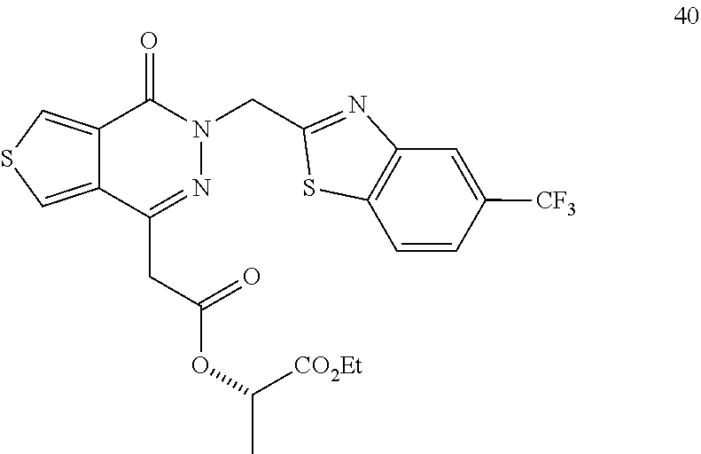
N1=C(CC(=O)OC(C)[CO2Et])C2=CSC=C2C(=O)N1CC1=NC2=C(C=CC([CF3])=C2)S1
